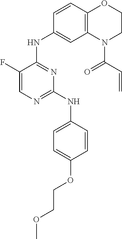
C1=CC(NC2=NC=C(F)C(NC3=CC4=C(C=C3)OCCN4C(=O)C=C)=N2)=CC=C1OCCOC
